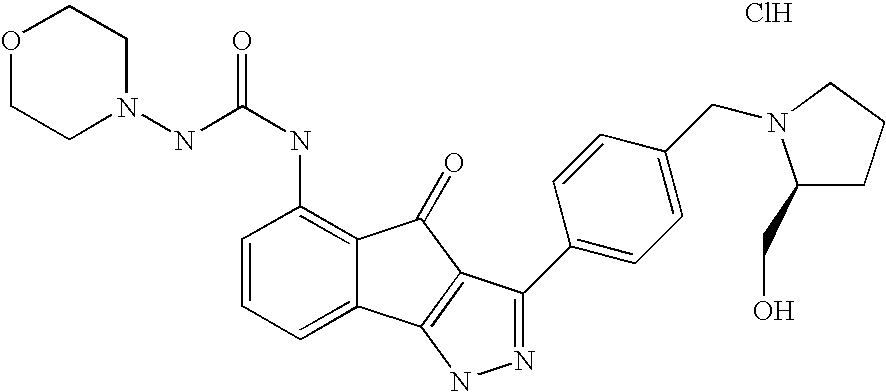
C(NC1=C2C(=CC=C1)C1=C(C2=O)C(C2=CC=C(CN3C(CO)CCC3)C=C2)=NN1)(=O)NN1CCOCC1.Cl
